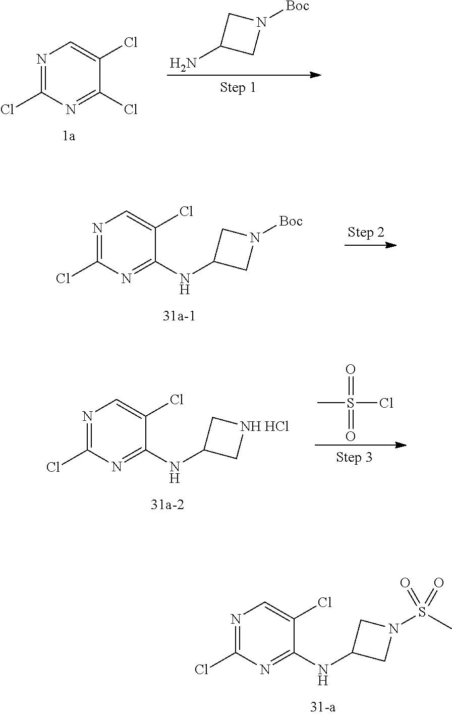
N1=C(Cl)N=C(NC2CN(S(C)(=O)=O)C2)C(Cl)=C1.NC1CN([Boc])C1.N1=C(Cl)N=C(Cl)C(Cl)=C1.N1=C(Cl)N=C(NC2CN([Boc])C2)C(Cl)=C1.CS(Cl)(=O)=O.N1=C(Cl)N=C(NC2C[NH HCl]C2)C(Cl)=C1
